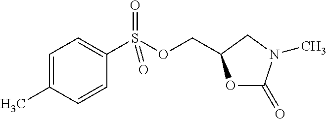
O1C(=O)N(C)CC1COS(C1=CC=C(C)C=C1)(=O)=O
